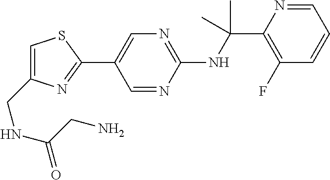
N(C(C1=C(F)C=CC=N1)(C)C)C1=NC=C(C2=NC(CNC(=O)CN)=CS2)C=N1
